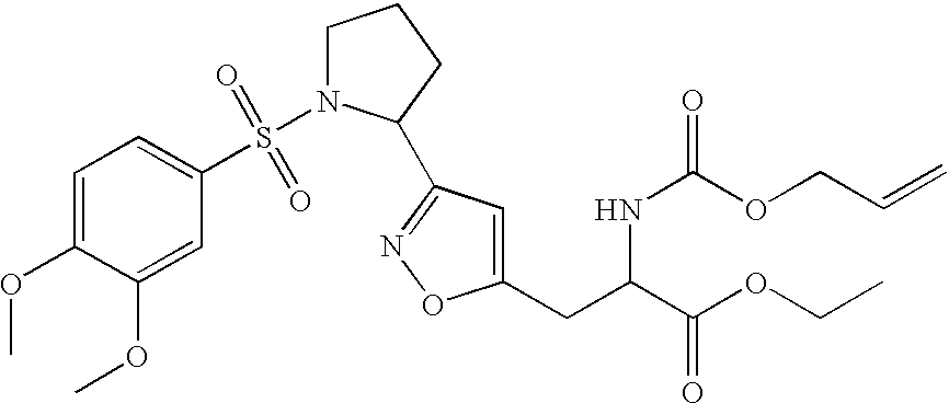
C1=C(CC(C(OCC)=O)NC(OCC=C)=O)ON=C1C1N(S(C2=CC=C(OC)C(OC)=C2)(=O)=O)CCC1
